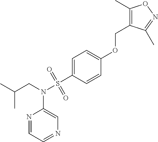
C1=C(OCC2=C(C)ON=C2C)C=CC(S(N(CC(C)C)C2=CN=CC=N2)(=O)=O)=C1
